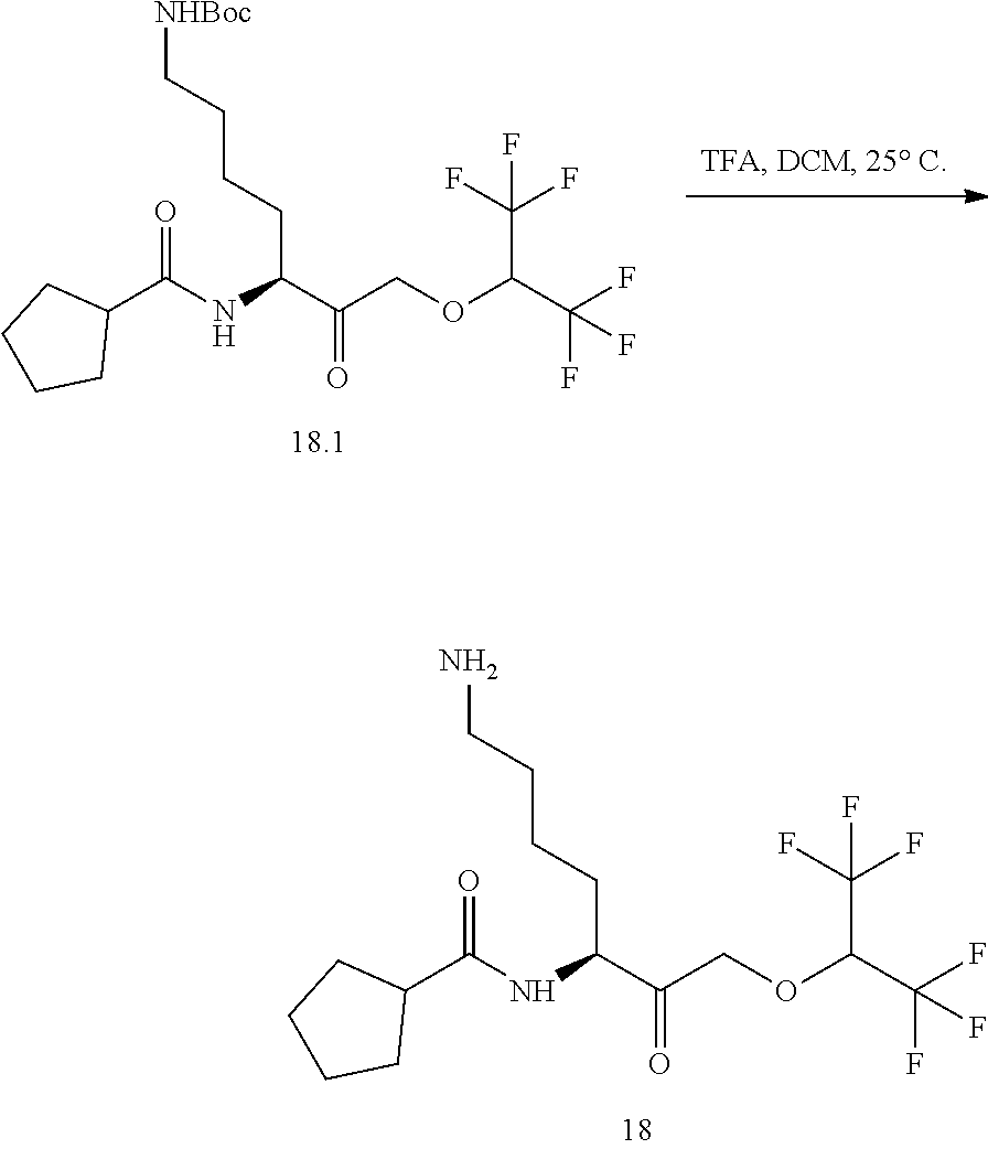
C(C(C(COC(C(F)(F)F)C(F)(F)F)=O)NC(C1CCCC1)=O)CCCN.C(C(C(COC(C(F)(F)F)C(F)(F)F)=O)NC(C1CCCC1)=O)CCC[NHBoc]
